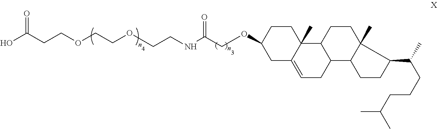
O=C(CCOCCOCCNC(COC1CC2=CCC3C(C2(C)CC1)CCC1(C)C3CCC1C(CCCC(C)C)C)=O)O
